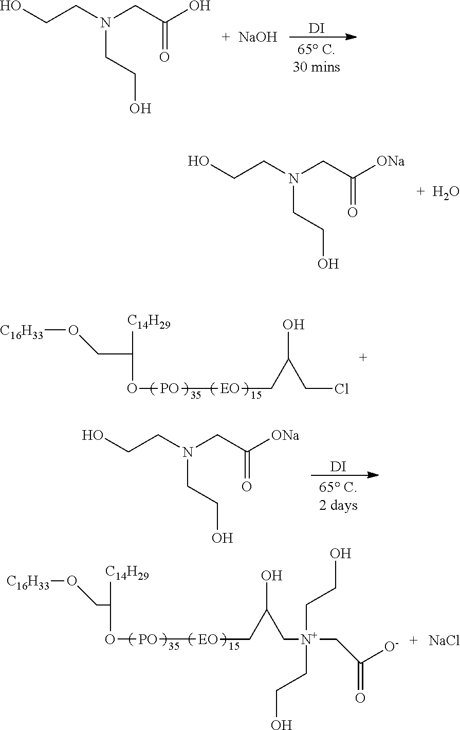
[C14H29]C(CO[C16H33])O[PO][EO]CC(CCl)O.[DI].OCCN(CC(O)=O)CCO.[NaOH].OCCN(CC([ONa])=O)CCO.O.[DI].OCCN(CC([ONa])=O)CCO.[C14H29]C(CO[C16H33])O[PO][EO]CC(C[N+](CC([O-])=O)(CCO)CCO)O.[NaCl]
